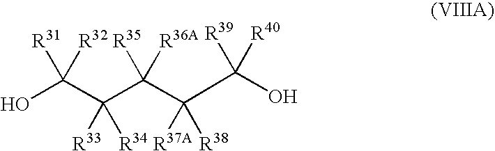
OC(C(C(C(C(O)([R39])[R40])([R37A])[R38])([R35])[R36A])([R33])[R34])([R31])[R32]
